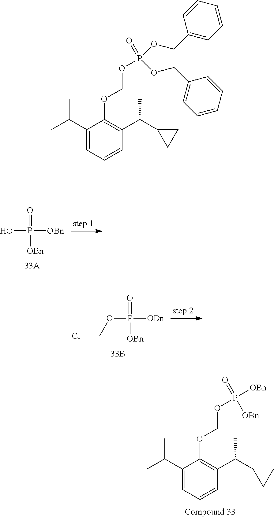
C1(C(C)C)=CC=CC(C(C2CC2)C)=C1OCOP(=O)([OBn])[OBn].OP([OBn])(=O)[OBn].O(P([OBn])(=O)[OBn])CCl.C1(C(C)C)=CC=CC(C(C2CC2)C)=C1OCOP(=O)(OCC1=CC=CC=C1)OCC1=CC=CC=C1
